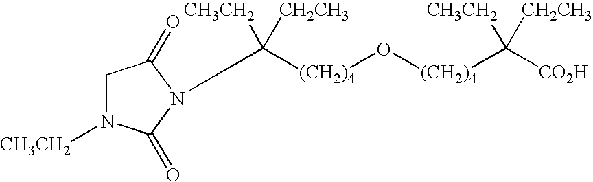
[(CH2)4](O[(CH2)4]C([CH3CH2])([CH2CH3])[CO2H])C([CH3CH2])([CH2CH3])N1C(=O)N([CH3CH2])CC1=O
